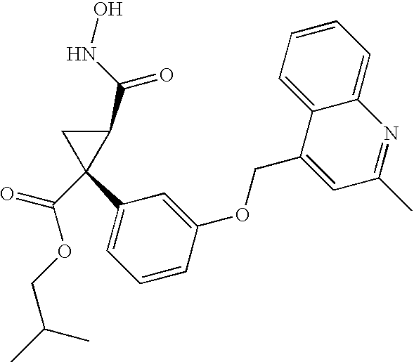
C1(C(NO)=O)CC1(C(OCC(C)C)=O)C1=CC=CC(OCC2=CC(C)=NC3=CC=CC=C23)=C1
